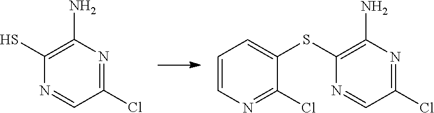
C1(N)=C(S)N=CC(Cl)=N1.C1=CN=C(Cl)C(SC2=C(N)N=C(Cl)C=N2)=C1
